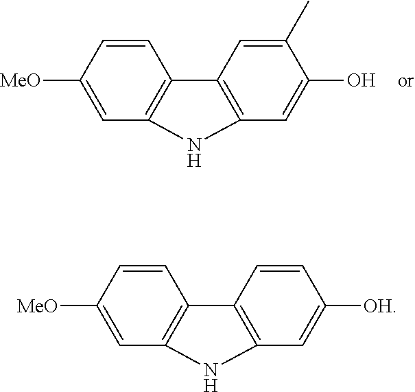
C12=C(C=C([MeO])C=C1)NC1=C2C=CC([OH])=C1.C12=C(C=C([MeO])C=C1)NC1=C2C=C(C)C(O)=C1
